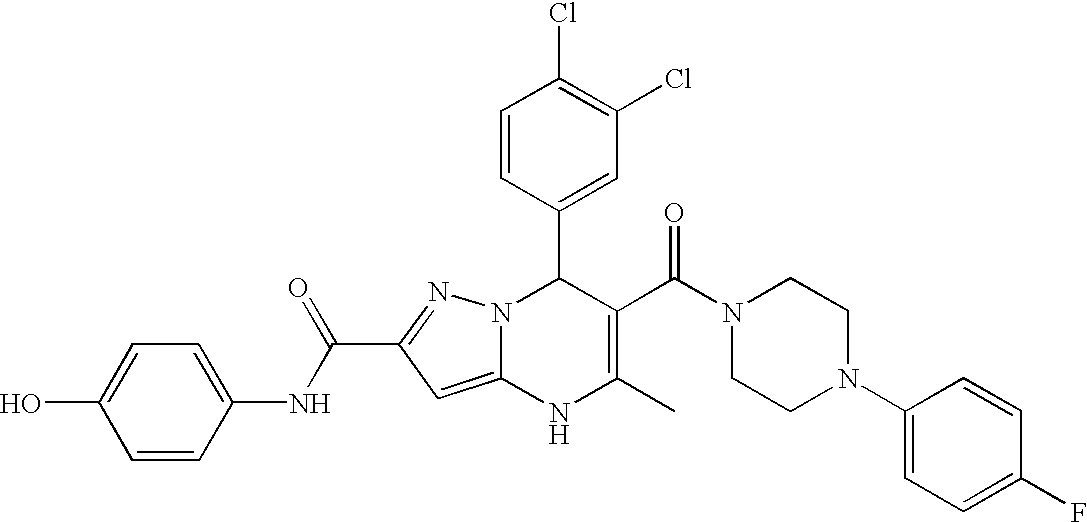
C1=CC(C2N3C(=CC(C(=O)NC4=CC=C(O)C=C4)=N3)NC(C)=C2C(N2CCN(C3=CC=C(F)C=C3)CC2)=O)=CC(Cl)=C1Cl
